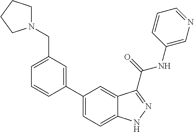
C1(CN2CCCC2)=CC=CC(C2=CC=C3C(=C2)C(C(NC2=CN=CC=C2)=O)=NN3)=C1
